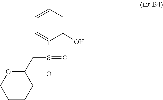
S(=O)(C1=CC=CC=C1O)(=O)CC1OCCCC1
